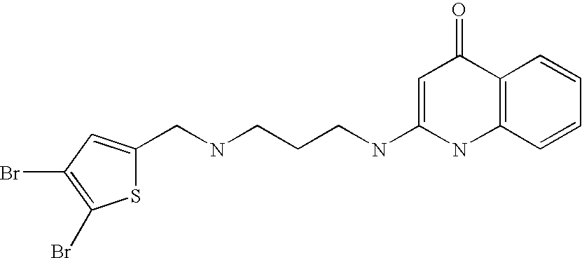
S1C(CNCCCNC2=CC(=O)C3=C(N2)C=CC=C3)=CC(Br)=C1Br
